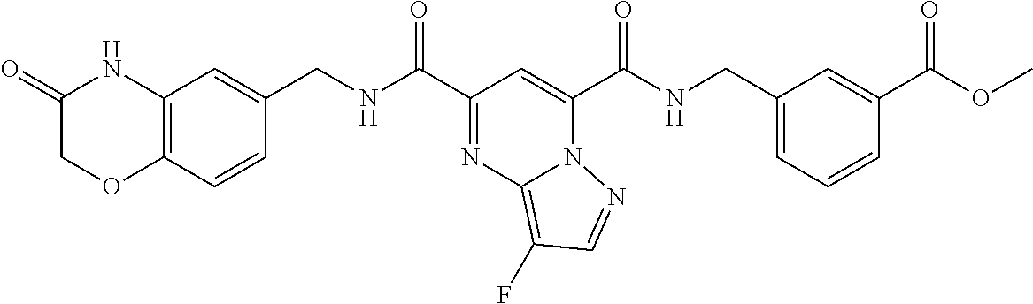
C1(C(NCC2=CC3=C(C=C2)OCC(=O)N3)=O)=NC2=C(F)C=NN2C(C(NCC2=CC=CC(C(=O)OC)=C2)=O)=C1
